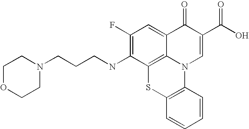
C1(F)=C(NCCCN2CCOCC2)C2=C3C(=C1)C(=O)C(C(O)=O)=CN3C1=C(S2)C=CC=C1
